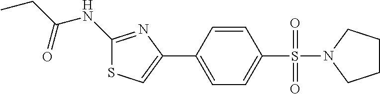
C1(NC(CC)=O)=NC(C2=CC=C(S(=O)(=O)N3CCCC3)C=C2)=CS1
